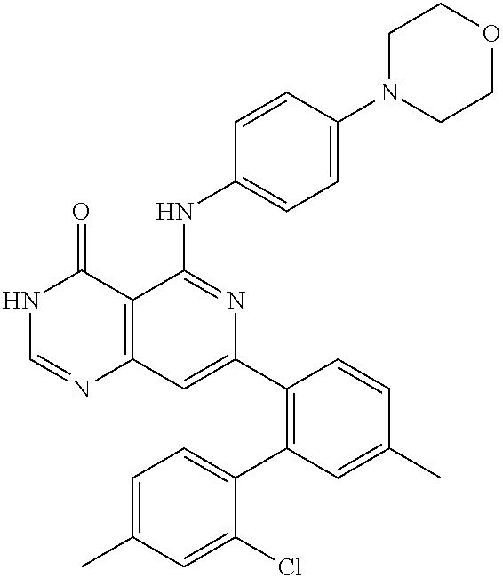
C12=C(C=C(C3=C(C4=CC=C(C)C=C4Cl)C=C(C)C=C3)N=C1NC1=CC=C(N3CCOCC3)C=C1)N=CNC2=O
